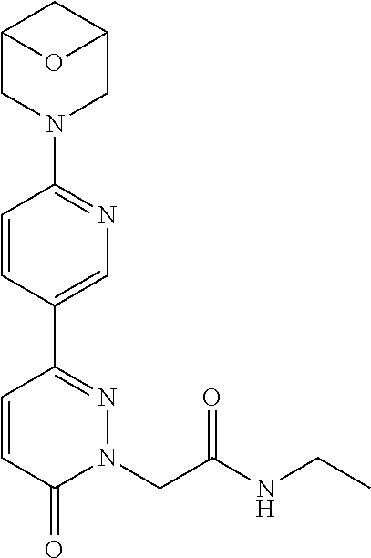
N1(C2=NC=C(C3=NN(CC(NCC)=O)C(=O)C=C3)C=C2)CC2CC(C1)O2
